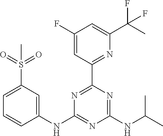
C1(F)=CC(C2=NC(NC3=CC(S(=O)(=O)C)=CC=C3)=NC(NC(C)C)=N2)=NC(C(C)(F)F)=C1
